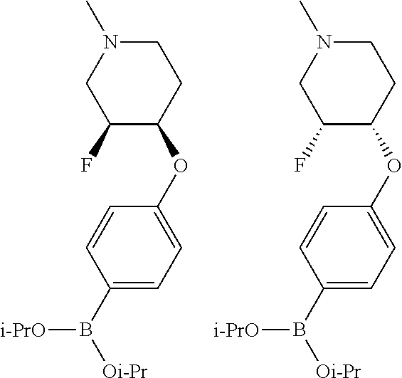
C1(F)C(OC2=CC=C(B([Oi-Pr])[i-PrO])C=C2)CCN(C)C1.C1(F)C(OC2=CC=C(B([Oi-Pr])[i-PrO])C=C2)CCN(C)C1
